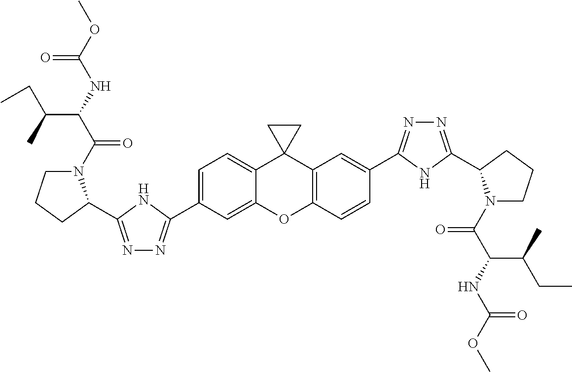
C1(C2=NN=C(C3N(C(=O)C(C(C)CC)NC(=O)OC)CCC3)N2)=CC=C2C3(C4=C(C=CC(C5=NN=C(C6N(C(=O)C(NC(=O)OC)C(C)CC)CCC6)N5)=C4)OC2=C1)CC3
